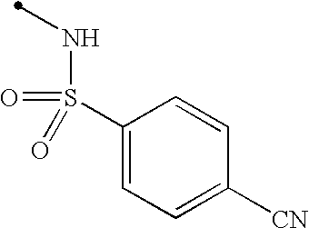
N(S(C1=CC=C([CN])C=C1)(=O)=O)C
